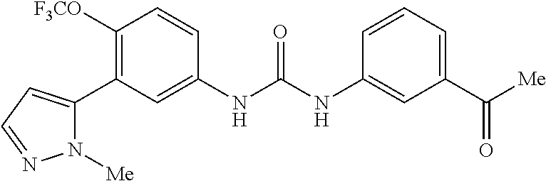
C1([OCF3])=C(C2=CC=NN2[Me])C=C(NC(=O)NC2=CC(C([Me])=O)=CC=C2)C=C1
